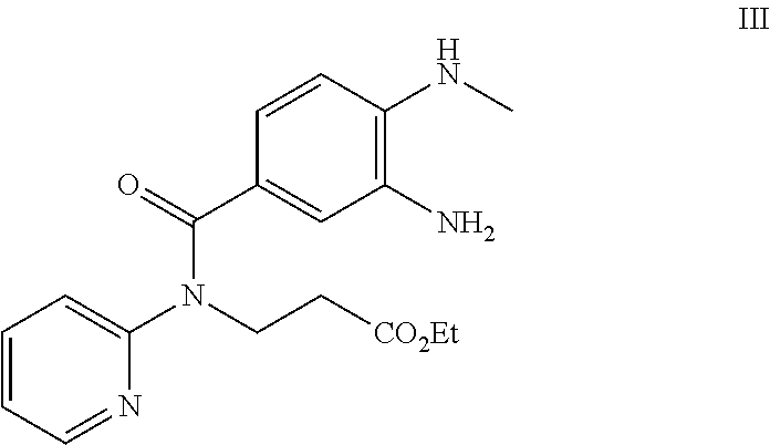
C1=CC(NC)=C(N)C=C1C(N(CC[CO2Et])C1=CC=CC=N1)=O
